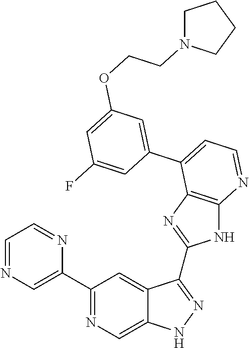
C1(C2=NC=C3C(=C2)C(C2=NC4=C(N2)N=CC=C4C2=CC(OCCN4CCCC4)=CC(F)=C2)=NN3)=CN=CC=N1
